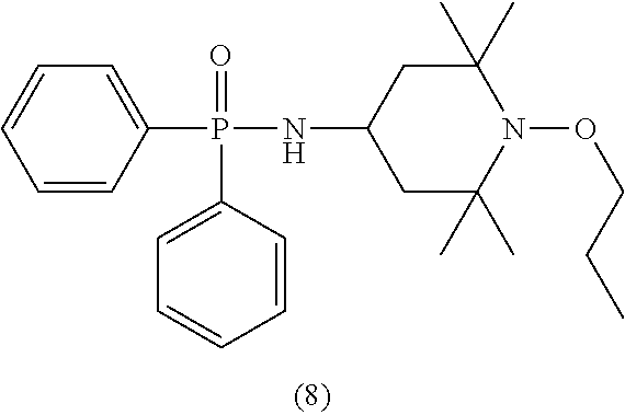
C1=CC(P(=O)(C2=CC=CC=C2)NC2CC(C)(C)N(OCCC)C(C)(C)C2)=CC=C1
